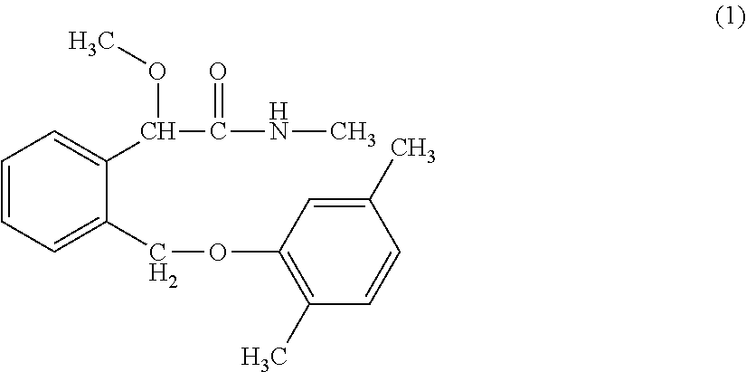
C1=CC=C(COC2=C(C)C=CC(C)=C2)C(C(C(NC)=O)OC)=C1
